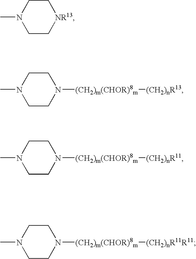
N1(C)CC[NR13]CC1.N1(C)CCN([(CH2)m(CHOR)8m][(CH2)nR13])CC1.N1(C)CCN([(CH2)m(CHOR)8m][(CH2)nR11])CC1.N1(C)CCN([(CH2)m(CHOR)8m][(CH2)nR11R11])CC1
